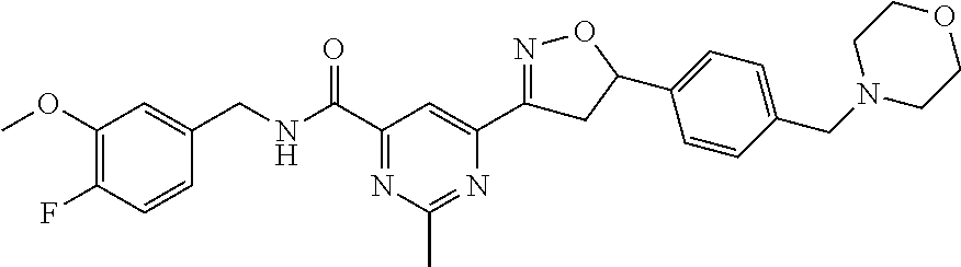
C1(OC)=C(F)C=CC(CNC(C2=NC(C)=NC(C3=NOC(C4=CC=C(CN5CCOCC5)C=C4)C3)=C2)=O)=C1
